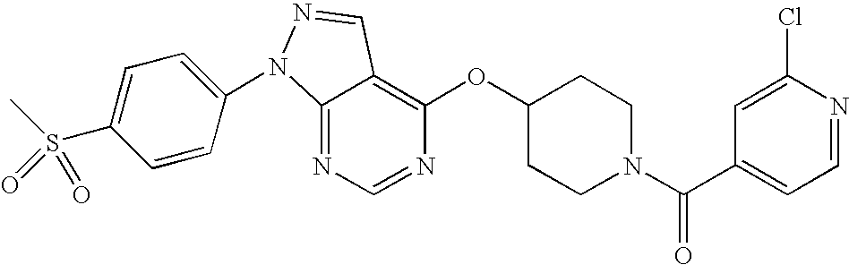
C12=NC=NC(OC3CCN(C(C4=CC=NC(Cl)=C4)=O)CC3)=C1C=NN2C1=CC=C(S(C)(=O)=O)C=C1
